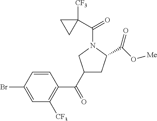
C1(C(C2=C([CF3])C=C(Br)C=C2)=O)CC(C(O[Me])=O)N(C(C2([CF3])CC2)=O)C1
